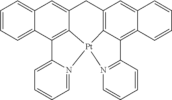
C12=CC=CC=N1[Pt]13C4=C2C2=CC=CC=C2C=C4CC2=C1C(=C1C(=C2)C=CC=C1)C1=N3C=CC=C1
